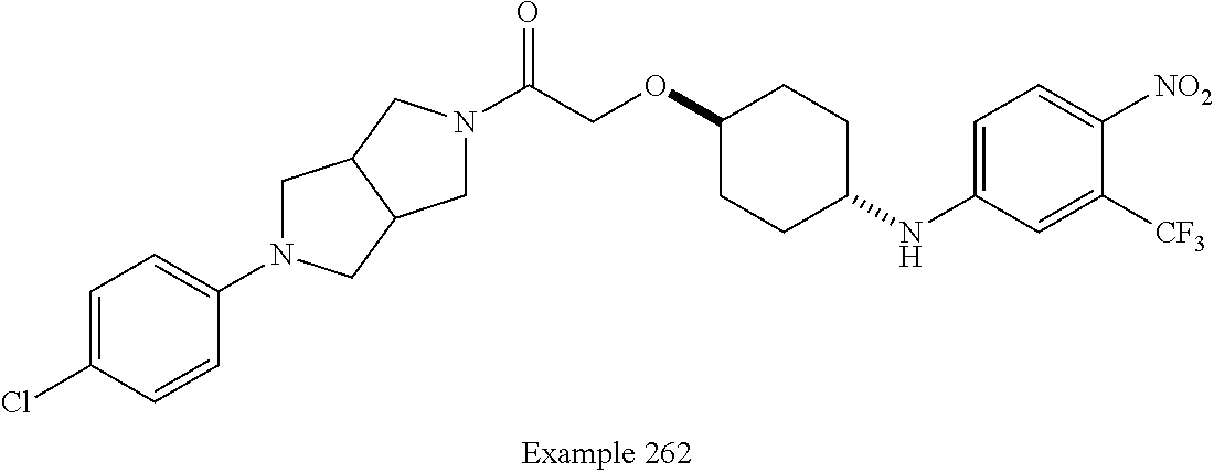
C1=C(Cl)C=CC(N2CC3C(C2)CN(C(=O)COC2CCC(NC4=CC=C([NO2])C([CF3])=C4)CC2)C3)=C1
